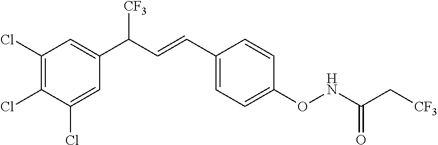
C1(Cl)=C(Cl)C(Cl)=CC(C([CF3])C=CC2=CC=C(ONC(C[CF3])=O)C=C2)=C1
